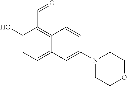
C1(O)=CC=C2C(=C1C=O)C=CC(N1CCOCC1)=C2
